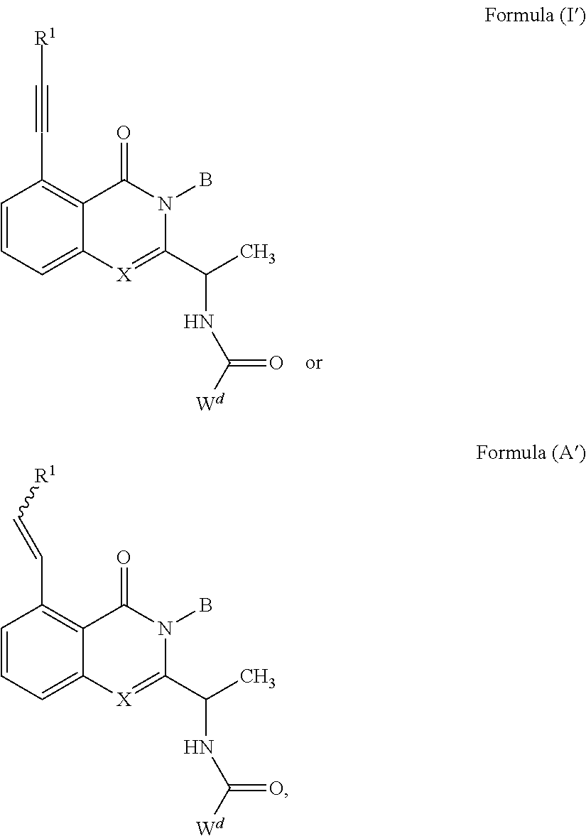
[Wd]C(NC(C)C1=[X]C2=CC=CC(C#C[R1])=C2C(=O)N1B)=O.[Wd]C(NC(C)C1=[X]C2=CC=CC(C=C[R1])=C2C(=O)N1B)=O
